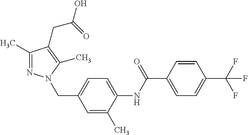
C1=C(C(NC2=CC=C(CN3N=C(C)C(CC(=O)O)=C3C)C=C2C)=O)C=CC(C(F)(F)F)=C1
